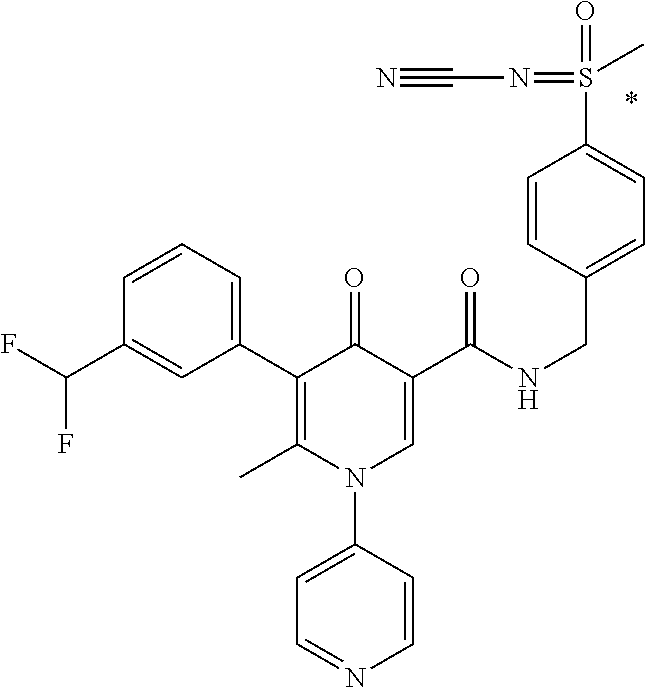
C1(C2=C(C)N(C3=CC=NC=C3)C=C(C(NCC3=CC=C(S(=O)(=NC#N)C)C=C3)=O)C2=O)=CC=CC(C(F)F)=C1
